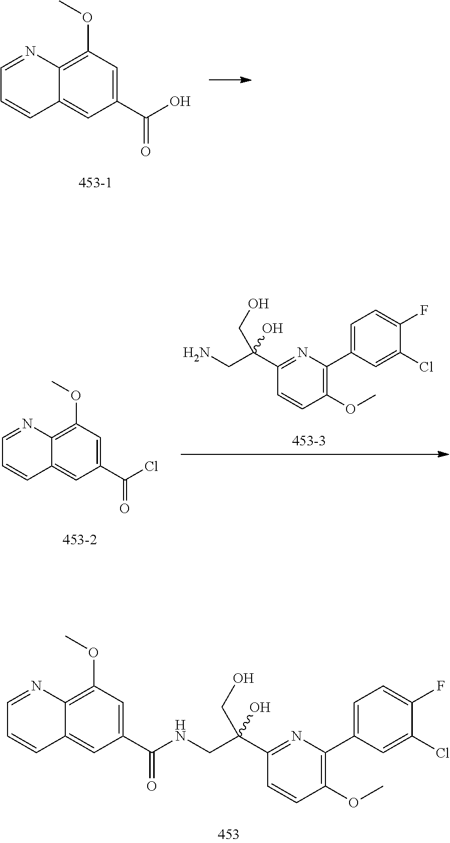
C1(Cl)=CC(C2=C(OC)C=CC(C(CNC(C3=CC(OC)=C4C(=C3)C=CC=N4)=O)(O)CO)=N2)=CC=C1F.C12=C(OC)C=C(C(O)=O)C=C1C=CC=N2.C1(Cl)=CC(C2=C(OC)C=CC(C(CN)(O)CO)=N2)=CC=C1F.C12=C(OC)C=C(C(Cl)=O)C=C1C=CC=N2
